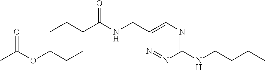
C1C(OC(C)=O)CCC(C(NCC2=CN=C(NCCCC)N=N2)=O)C1
